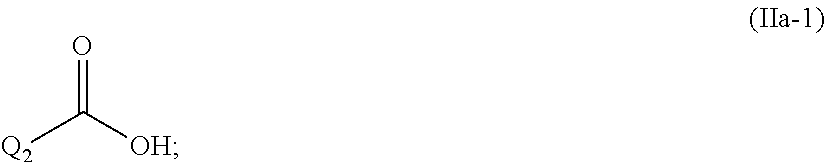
[Q2]C([OH])=O
